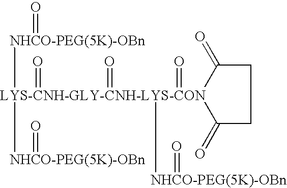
[NHCO-PEG(5K)-OBn]([LYS-CNH-GLY-CNH-LYS-CON]1([NHCO-PEG(5K)-OBn]=O)([NHCO-PEG(5K)-OBn]=O)(=O)(=O)(=O)C(=O)CCC1=O)=O
